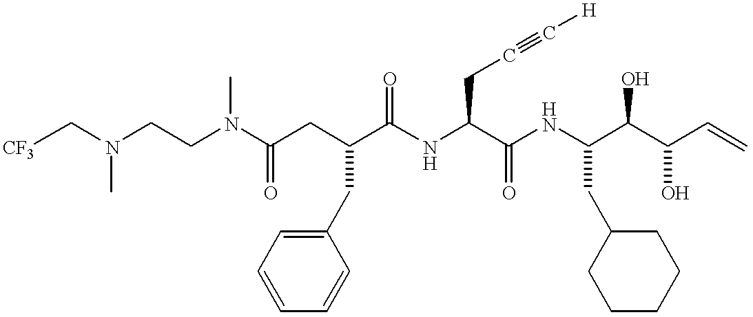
C(N(CCN(C(CC(C(NC(C(NC(C(C(C=C)O)O)CC1CCCCC1)=O)CC#C[H])=O)CC1=CC=CC=C1)=O)C)C)[CF3]
